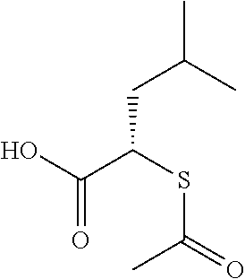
CC(C)CC(C(O)=O)SC(=O)C
